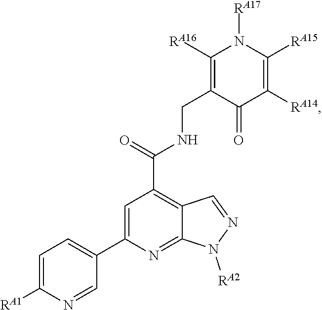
C1=C([RA1])N=CC(C2=CC(C(NCC3=C([RA16])N([RA17])C([RA15])=C([RA14])C3=O)=O)=C3C(=N2)N([RA2])N=C3)=C1
